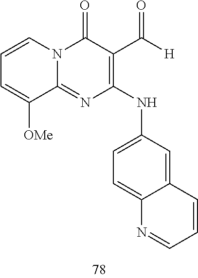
C1=CC=C([OMe])C2=NC(NC3=CC=C4C(=C3)C=CC=N4)=C(C([H])=O)C(=O)N12
